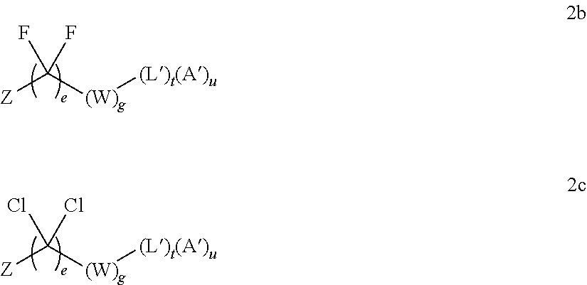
[Z]C([(W)g][(L)t(A)u])(F)F.[Z]C([(W)g][(L)t(A)u])(Cl)Cl
